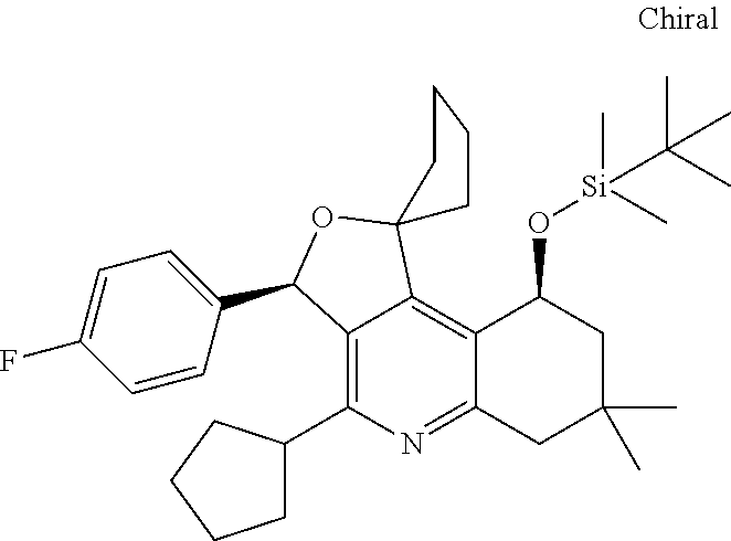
C12=C3C(=C(C4CCCC4)N=C1CC(C)(C)CC2O[Si](C)(C)C(C)(C)C)C(C1=CC=C(F)C=C1)OC31CCCC1
